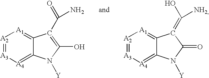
[A2]1=[A3][A4]=C2C(=[A1]1)C(C(N)=O)=C(O)N2[Y].[A2]1=[A3][A4]=C2C(=[A1]1)C(=C([NH2])O)C(=O)N2[Y]
